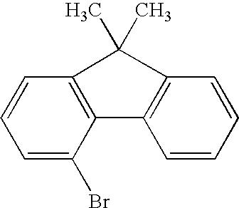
C1=CC=C(Br)C2=C1C(C)(C)C1=C2C=CC=C1
